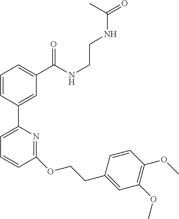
C1=CC(C2=CC=CC(OCCC3=CC(OC)=C(OC)C=C3)=N2)=CC(C(NCCNC(=O)C)=O)=C1
